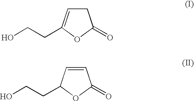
C1C=C(CCO)OC1=O.C1=CC(CCO)OC1=O
